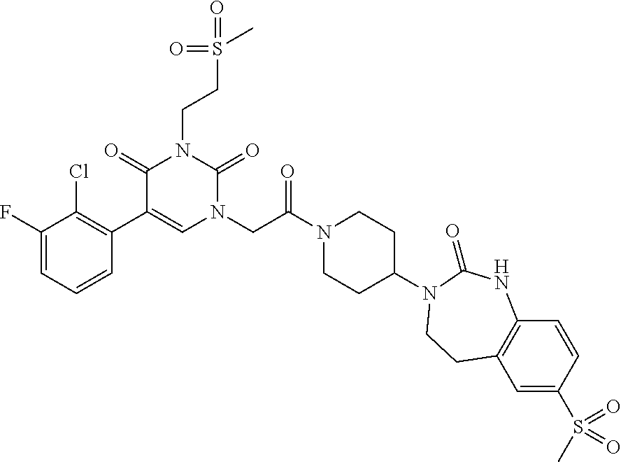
C1(F)=CC=CC(C2=CN(CC(N3CCC(N4C(=O)NC5=C(C=C(S(C)(=O)=O)C=C5)CC4)CC3)=O)C(=O)N(CCS(C)(=O)=O)C2=O)=C1Cl
